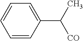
C1=C(C([CO])C)C=CC=C1
